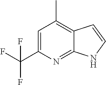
C1=C(C(F)(F)F)N=C2C(=C1C)C=CN2
